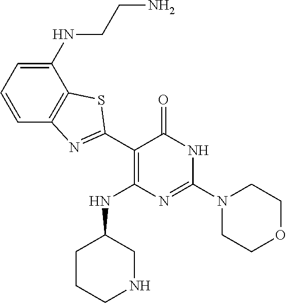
C1(NCCN)=CC=CC2=C1SC(C1=C(NC3CCCNC3)N=C(N3CCOCC3)NC1=O)=N2
